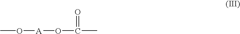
O([A]OC(C)=O)C
